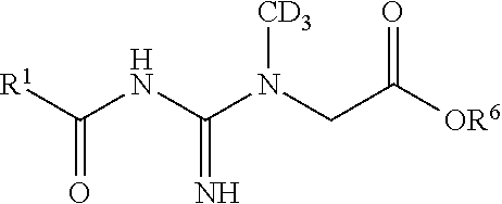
[R1]C(NC(N(CC([OR6])=O)[CD3])=N)=O
